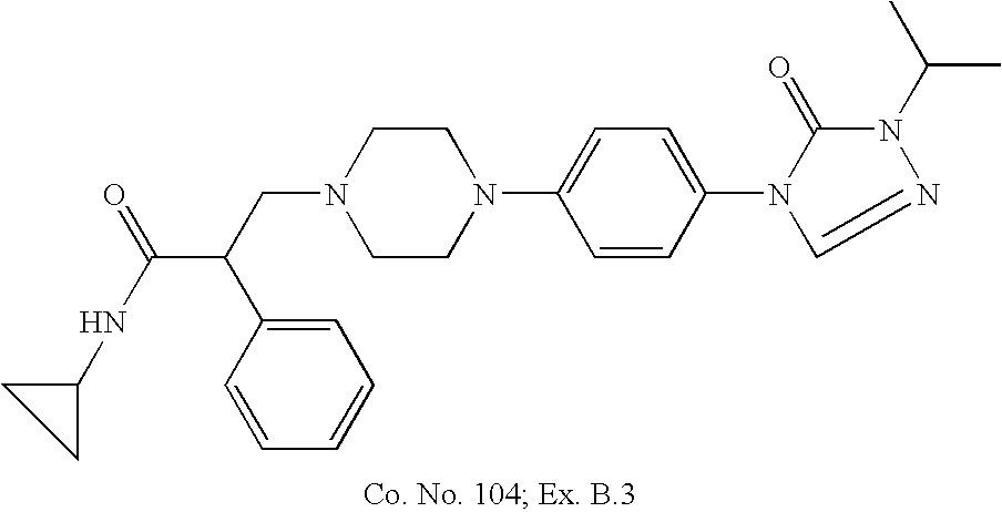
N1(CC(C(NC2CC2)=O)C2=CC=CC=C2)CCN(C2=CC=C(N3C(=O)N(C(C)C)N=C3)C=C2)CC1
